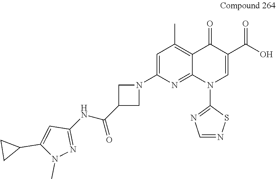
N1(C2=CC(C)=C3C(=N2)N(C2=NC=NS2)C=C(C(O)=O)C3=O)CC(C(NC2=NN(C)C(C3CC3)=C2)=O)C1
